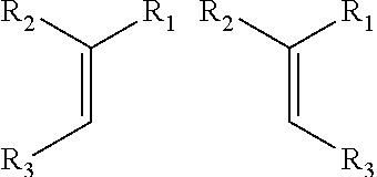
C(=C[R3])([R2])[R1].C(=C[R3])([R2])[R1]
